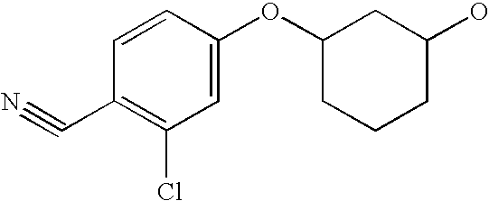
C1=CC(C#N)=C(Cl)C=C1OC1CCCC(O)C1
